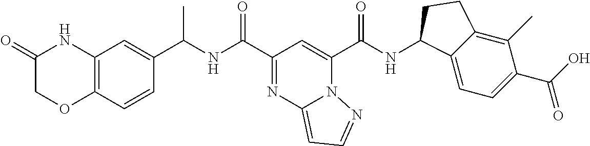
C12=C(C=CC(C(NC(C3=NC4=CC=NN4C(C(NC4C5=CC=C(C(=O)O)C(C)=C5CC4)=O)=C3)=O)C)=C1)OCC(=O)N2
